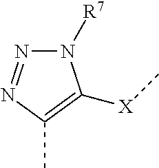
N1([R7])N=NC(C)=C1[X]C
